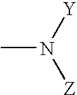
[Y]N([Z])C
